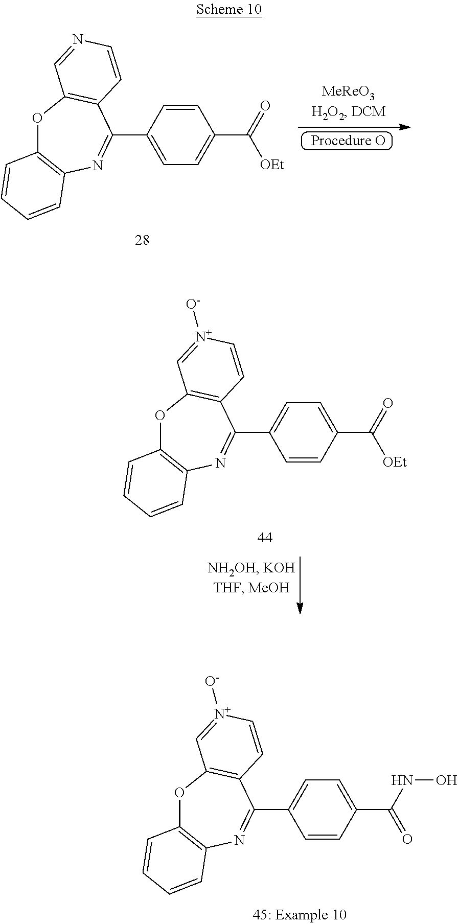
O1C2=C(N=C(C3=CC=C(C(=O)[OEt])C=C3)C3=C1C=NC=C3)C=CC=C2.O1C2=C(N=C(C3=CC=C(C(=O)[OEt])C=C3)C3=C1C=[N+]([O-])C=C3)C=CC=C2.O1C2=C(N=C(C3=CC=C(C(=O)NO)C=C3)C3=C1C=[N+]([O-])C=C3)C=CC=C2
